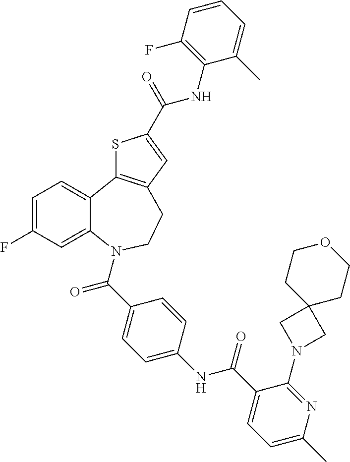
C1=C(F)C=C2C(=C1)C1=C(CCN2C(C2=CC=C(NC(C3=CC=C(C)N=C3N3CC4(C3)CCOCC4)=O)C=C2)=O)C=C(C(=O)NC2=C(F)C=CC=C2C)S1
